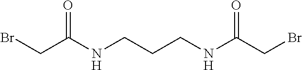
C(C(NCCCNC(CBr)=O)=O)Br
